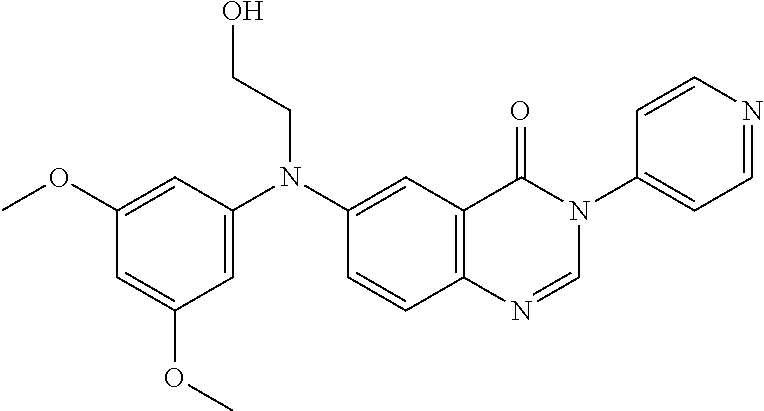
C1(OC)=CC(N(C2=CC3=C(C=C2)N=CN(C2=CC=NC=C2)C3=O)CCO)=CC(OC)=C1
